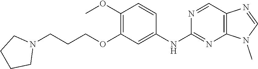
C12=C(C=NC(NC3=CC(OCCCN4CCCC4)=C(OC)C=C3)=N1)N=CN2C
